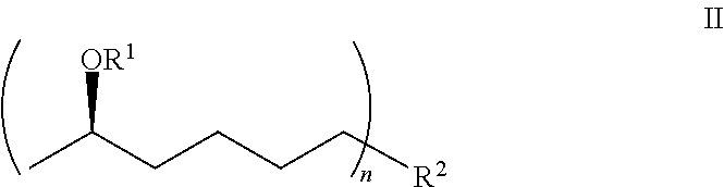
CC(CCCC[R2])[OR1]
